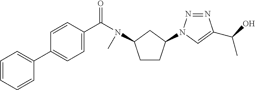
C1=CC=CC(C2=CC=C(C(=O)N(C3CCC(N4N=NC(C(C)O)=C4)C3)C)C=C2)=C1
